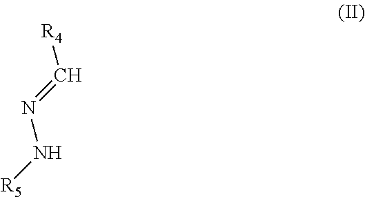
[R4]C=NN[R5]
